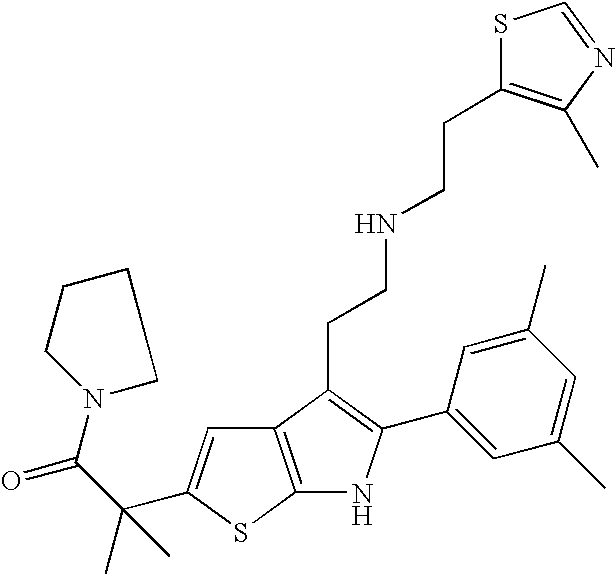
N1(C(C(C)(C)C2=CC3=C(S2)NC(C2=CC(C)=CC(C)=C2)=C3CCNCCC2=C(C)N=CS2)=O)CCCC1
